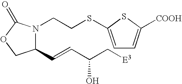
N1(CCSC2=CC=C([COOH])S2)C(C=CC(C[E3])O)COC1=O
